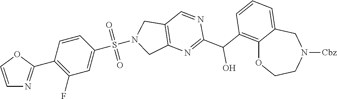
C12=C(C(C3=NC4=C(C=N3)CN(S(C3=CC(F)=C(C5=NC=CO5)C=C3)(=O)=O)C4)O)C=CC=C1CN([Cbz])CCO2
